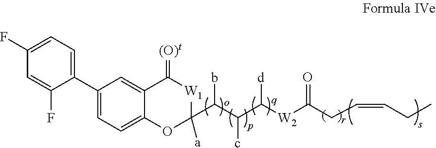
C1(C2=CC=C(F)C=C2F)=CC=C2C(=C1)C(=[(O)t])[W1]C(C(C(C([W2]C(CC=CCC)=O)[d])c)b)([a])O2
